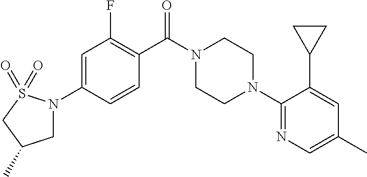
C1=C(N2CC(C)CS2(=O)=O)C=CC(C(N2CCN(C3=NC=C(C)C=C3C3CC3)CC2)=O)=C1F
